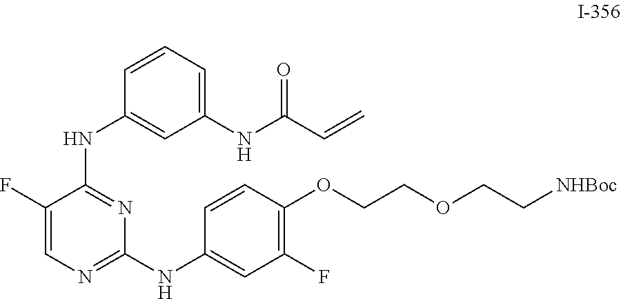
C1(F)=CN=C(NC2=CC(F)=C(OCCOCC[NHBoc])C=C2)N=C1NC1=CC(NC(C=C)=O)=CC=C1
